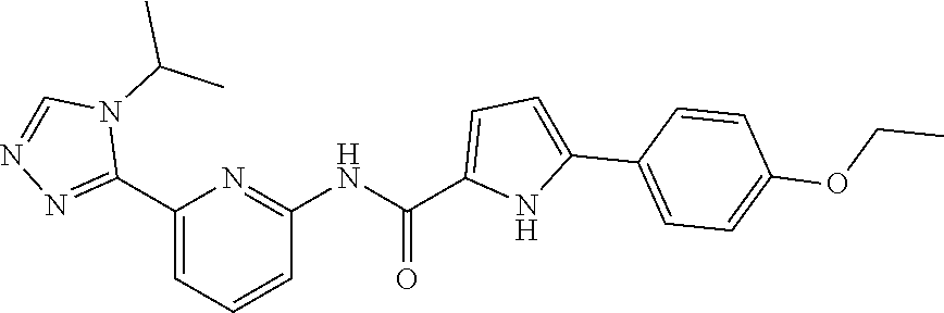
C1(C2=NN=CN2C(C)C)=CC=CC(NC(=O)C2=CC=C(C3=CC=C(OCC)C=C3)N2)=N1
